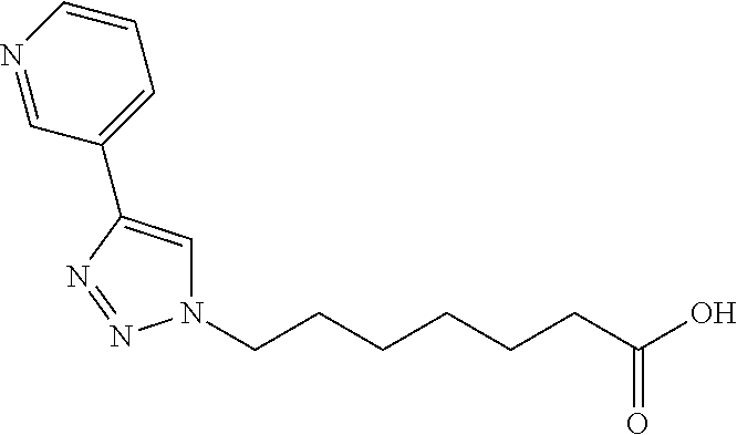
C(CCCCCC(O)=O)N1C=C(C2=CC=CN=C2)N=N1
